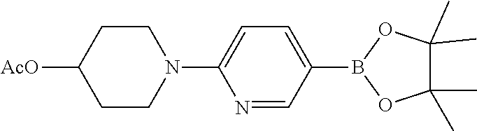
[AcO]C1CCN(C2=CC=C(B3OC(C)(C)C(C)(C)O3)C=N2)CC1
